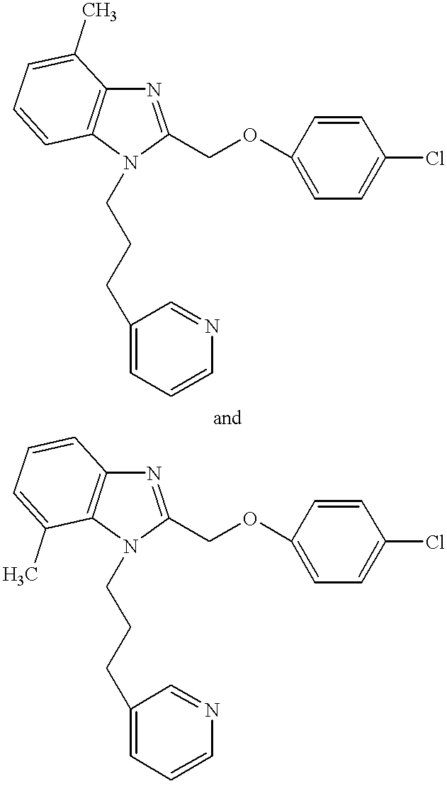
N1=C(COC2=CC=C(Cl)C=C2)N(CCCC2=CC=CN=C2)C2=C1C(C)=CC=C2.N1=C(COC2=CC=C(Cl)C=C2)N(CCCC2=CC=CN=C2)C2=C1C=CC=C2C
